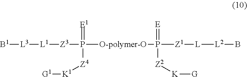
P([Z1][L][L2]B)(=[E])([Z2][K][G])[O-polymer-O]P([Z3][L1][L3][B1])(=[E1])[Z4][K1][G1]
